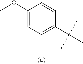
C1(C(C)(C)C)=CC=C(OC)C=C1
